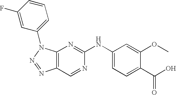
C12=C(N(C3=CC=CC(F)=C3)N=N1)N=C(NC1=CC=C(C(O)=O)C(OC)=C1)N=C2
